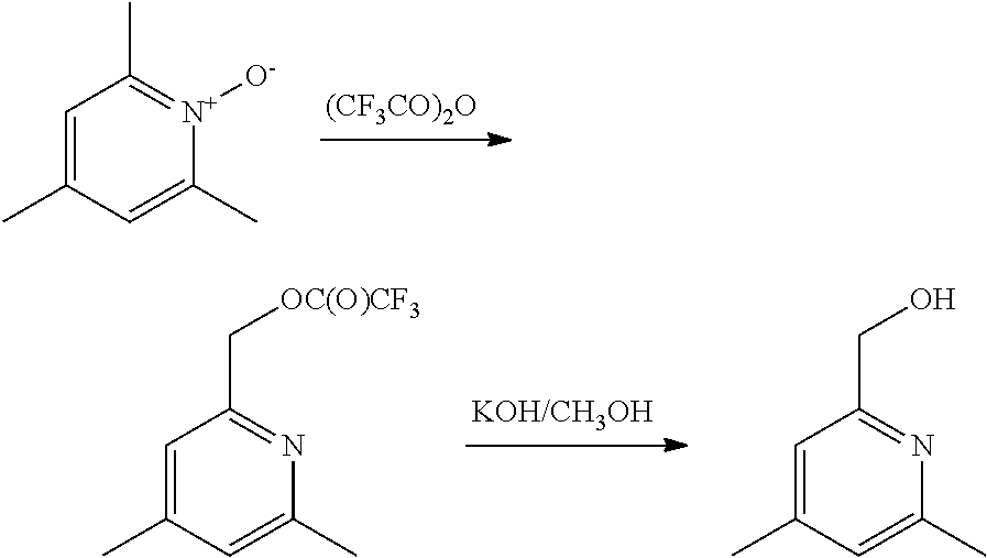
[(CF3CO)2O].C1=C(C)C=C(C)[N+]([O-])=C1C.[KOH/CH3OH].C1=C(C)C=C(C)N=C1C[OC(O)CF3].C1=C(C)C=C(C)N=C1CO
